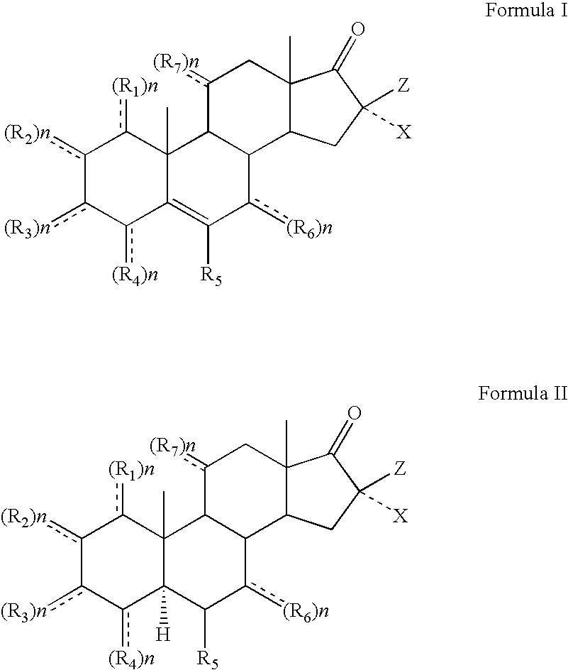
c1([(R2)n])-c([(R3)n])-c([(R4)n])C2=C([R5])c([(R6)n])C3C(C2(C)c-1[(R1)n])c([(R7)n])CC1(C)C3CC([Z])([X])C1=O.c1([(R2)n])-c([(R3)n])-c([(R4)n])C2([H])C(C)(c-1[(R1)n])C1C(c([(R6)n])C2[R5])C2C(C)(Cc1[(R7)n])C(=O)C([Z])([X])C2
